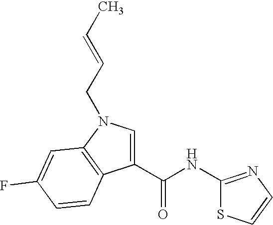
C1(C(NC2=NC=CS2)=O)=CN(CC=CC)C2=C1C=CC(F)=C2
